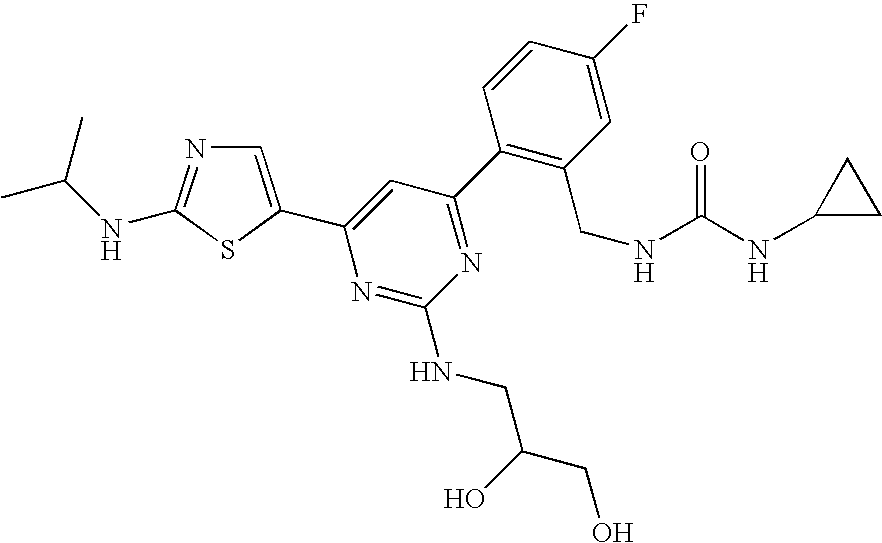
C1=C(C2=CC(C3=C(CNC(NC4CC4)=O)C=C(F)C=C3)=NC(NCC(CO)O)=N2)SC(NC(C)C)=N1
